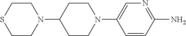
C1CSCCN1C1CCN(C2=CN=C(N)C=C2)CC1
